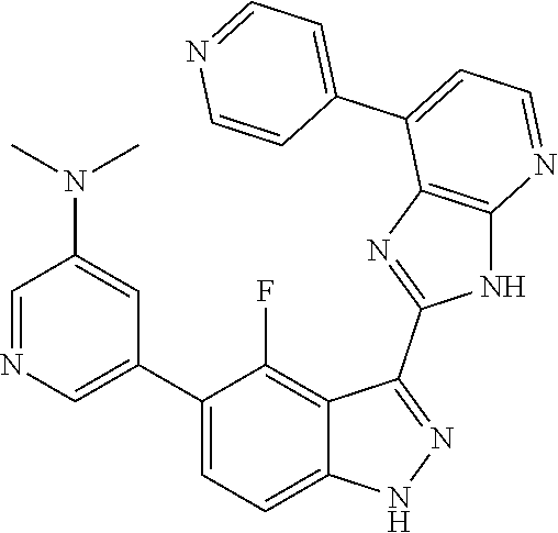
C1=NC=C(C2=CC=C3C(=C2F)C(C2=NC4=C(N2)N=CC=C4C2=CC=NC=C2)=NN3)C=C1N(C)C
